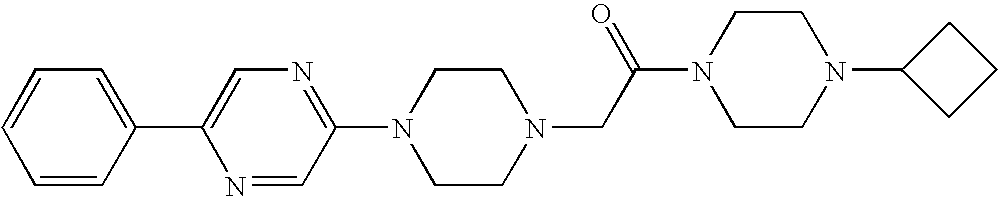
N1=C(N2CCN(CC(N3CCN(C4CCC4)CC3)=O)CC2)C=NC(C2=CC=CC=C2)=C1
